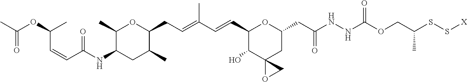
C1(C)C(NC(=O)C=CC(C)OC(=O)C)CC(C)C(CC=C(C)C=CC2C(O)C3(CC(CC(=O)NNC(OCC(SS[X])C)=O)O2)OC3)O1
